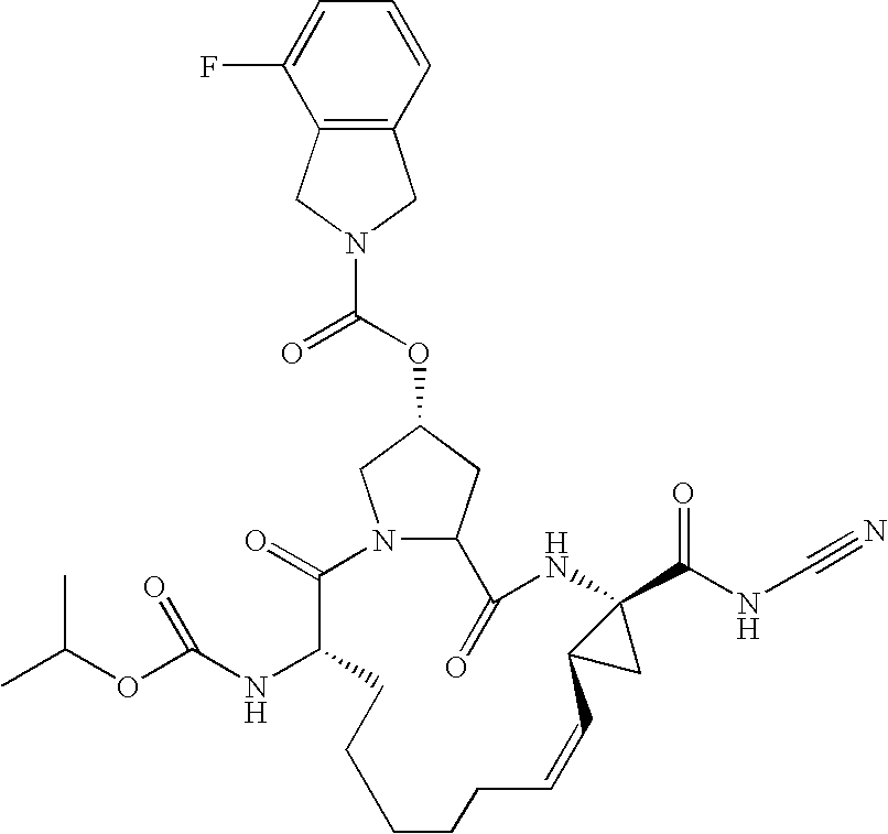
N12C(CC(OC(=O)N3CC4=C(C3)C(F)=CC=C4)C1)C(=O)NC1(C(NC#N)=O)C(C1)C=CCCCCCC(NC(OC(C)C)=O)C2=O
